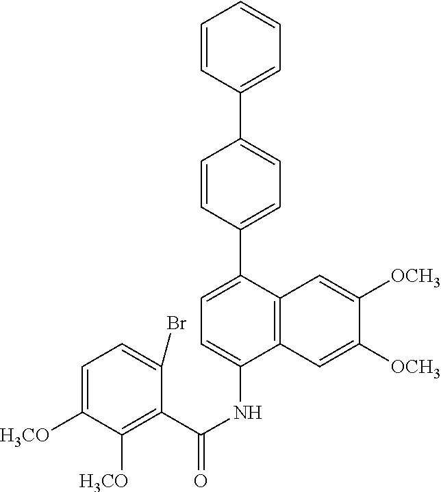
C1=CC(C2=CC=C(NC(C3=C([H3CO])C([H3CO])=CC=C3Br)=O)C3=C2C=C([OCH3])C([OCH3])=C3)=CC=C1C1=CC=CC=C1
